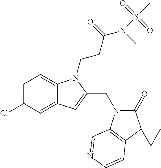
C1=C(Cl)C=C2C(=C1)N(CCC(=O)N(S(C)(=O)=O)C)C(CN1C(=O)C3(C4=C1C=NC=C4)CC3)=C2
